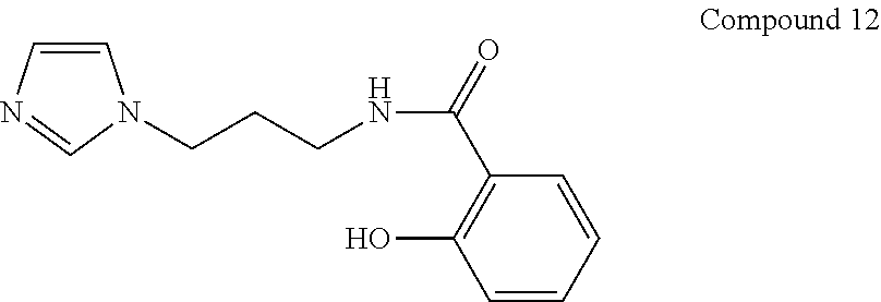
C1=CN=CN1CCCNC(C1=C(O)C=CC=C1)=O
